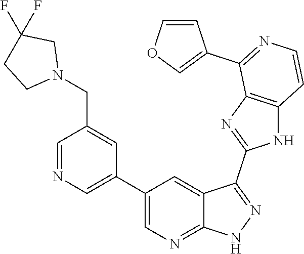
C1(C2=CN=CC(CN3CC(F)(F)CC3)=C2)=CN=C2C(=C1)C(C1=NC3=C(N1)C=CN=C3C1=COC=C1)=NN2
